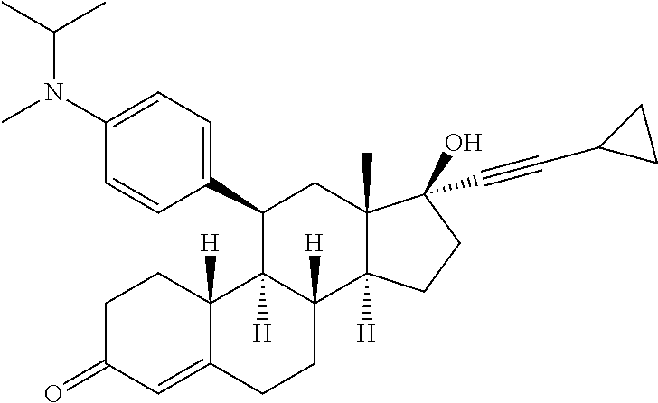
C1(C2C3([H])C([H])(C4([H])C(C)(C2)C(O)(C#CC2CC2)CC4)CCC2=CC(=O)CCC32[H])=CC=C(N(C)C(C)C)C=C1
